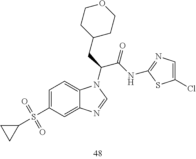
C1=C(S(C2CC2)(=O)=O)C=C2C(=C1)N(C(CC1CCOCC1)C(NC1=NC=C(Cl)S1)=O)C=N2
